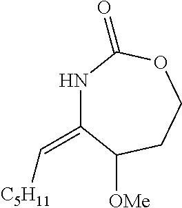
N1C(=C[C5H11])C([OMe])CCOC1=O
